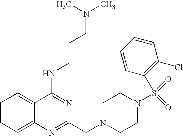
C1=CC=C2C(=C1)C(NCCCN(C)C)=NC(CN1CCN(S(=O)(=O)C3=C(Cl)C=CC=C3)CC1)=N2
